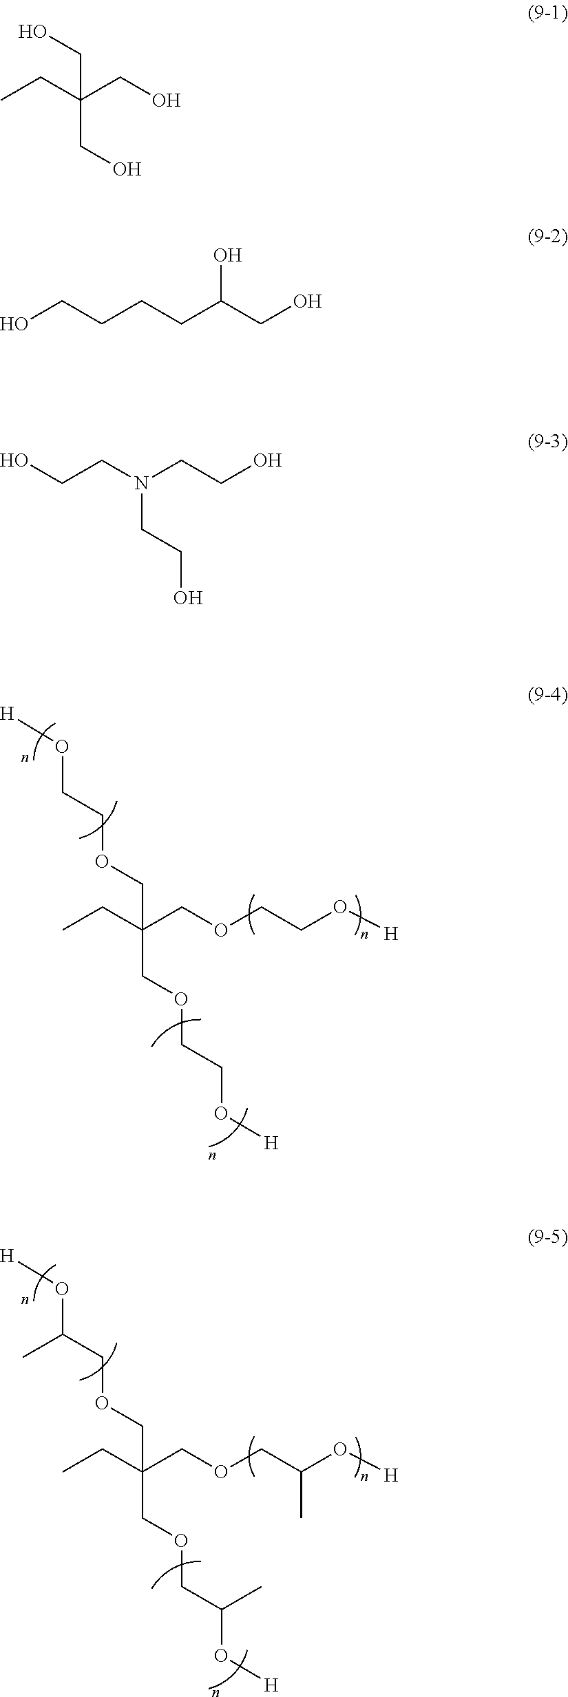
CCC(COCCO[H])(COCCO[H])COCCO[H].CCC(COCC(O[H])C)(COCC(O[H])C)COCC(O[H])C.CCC(CO)(CO)CO.OCCCCC(CO)O.OCCN(CCO)CCO
